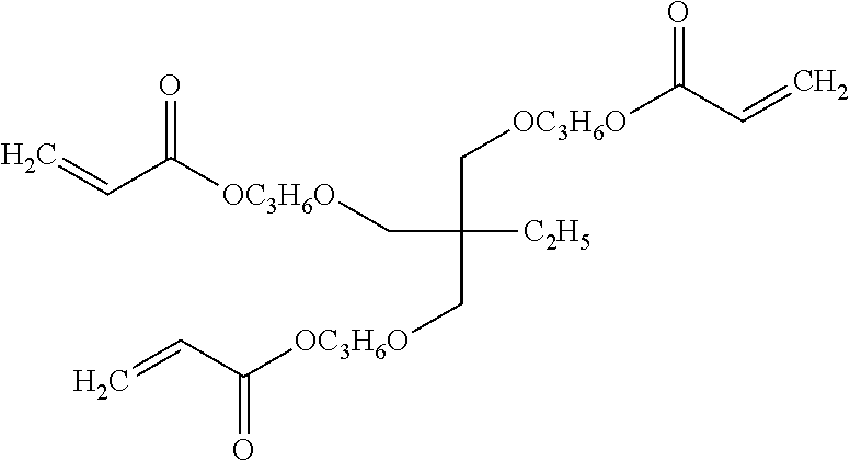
C=CC([OC3H6O]CC(C[OC3H6O]C(C=C)=O)([C2H5])C[OC3H6O]C(=O)C=C)=O
